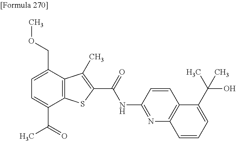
C1=C(C(=O)C)C2=C(C(COC)=C1)C(C)=C(C(=O)NC1=NC3=C(C=C1)C(C(O)(C)C)=CC=C3)S2
